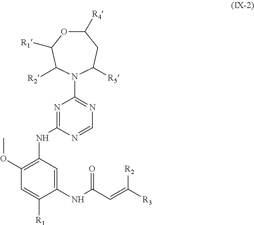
C1(NC(C=C([R3])[R2])=O)=CC(NC2=NC(N3C([R2])C([R1])OC([R4])CC3[R5])=NC=N2)=C(OC)C=C1[R1]
